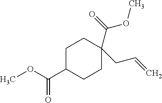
C1C(C(OC)=O)CCC(C(OC)=O)(CC=C)C1
